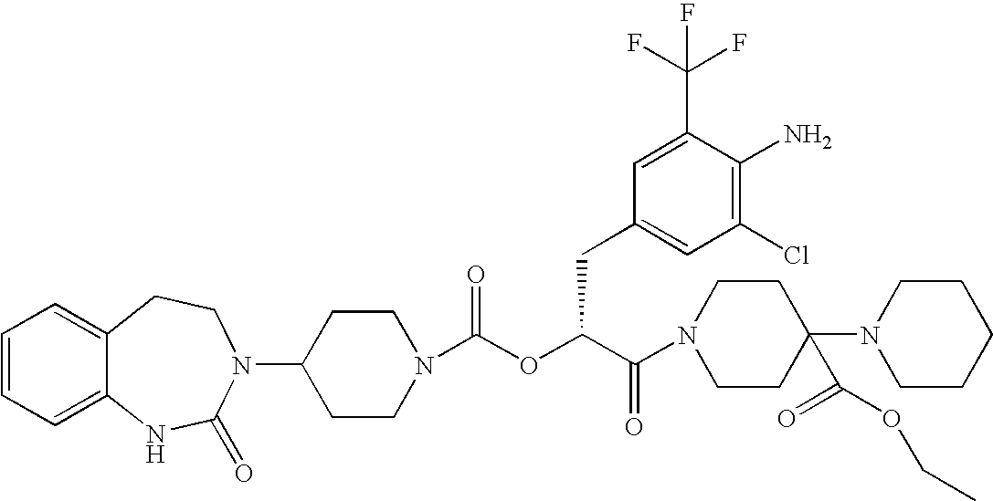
C12=CC=CC=C1NC(=O)N(C1CCN(C(OC(C(=O)N3CCC(N4CCCCC4)(C(=O)OCC)CC3)CC3=CC(Cl)=C(N)C(C(F)(F)F)=C3)=O)CC1)CC2
